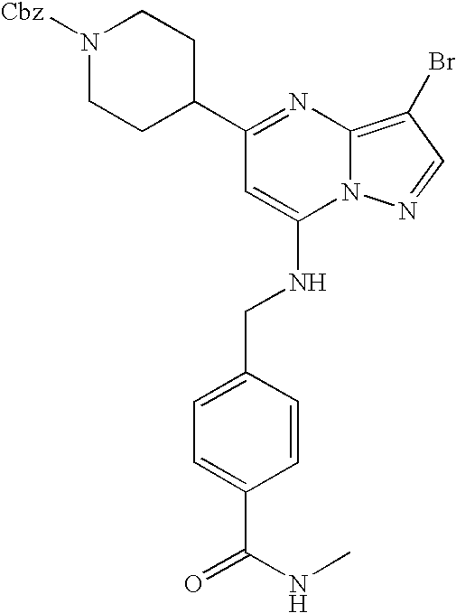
C1(C2CCN([Cbz])CC2)=NC2=C(Br)C=NN2C(NCC2=CC=C(C(NC)=O)C=C2)=C1
